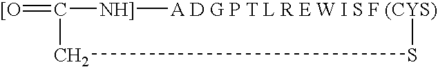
[[O]=C1[NH]][A D G P T L R E W I S F (CYS)]SC1
